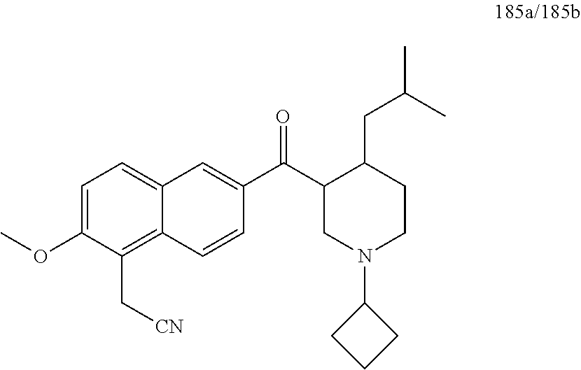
C1=C(OC)C(C[CN])=C2C(=C1)C=C(C(C1CN(C3CCC3)CCC1CC(C)C)=O)C=C2
